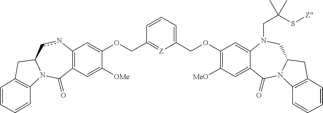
C12=C(C=C([OMe])C(OCC3=[Z]C(COC4=C([MeO])C=C5C(=C4)N(CC(S[Z])(C)C)CC4N(C5=O)C5=C(C4)C=CC=C5)=CC=C3)=C1)C(=O)N1C(cn2)CC2=C1C=CC=C2
